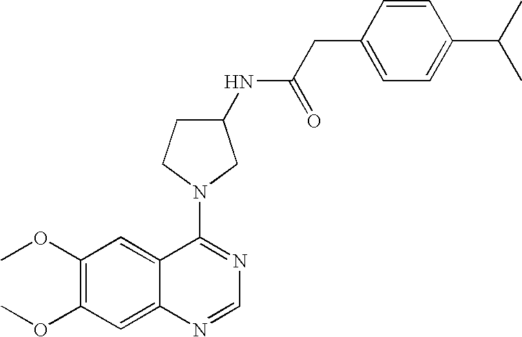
COC1=C(OC)C=C2C(=C1)C(N1CC(NC(CC3=CC=C(C(C)C)C=C3)=O)CC1)=NC=N2
